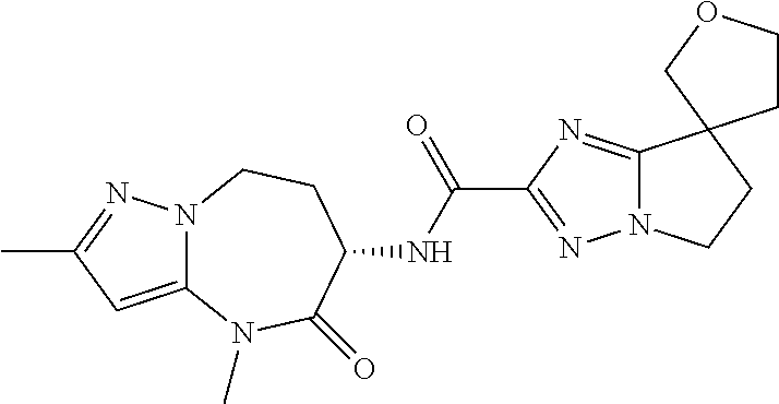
C12=NC(C(NC3C(=O)N(C)C4=CC(C)=NN4CC3)=O)=NN1CCC21CCOC1
